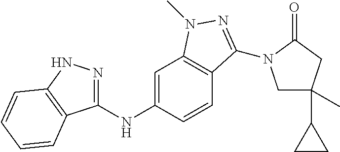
C1(NC2=CC3=C(C=C2)C(N2CC(C)(C4CC4)CC2=O)=NN3C)=NNC2=C1C=CC=C2
